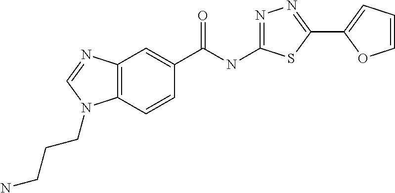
C12=C(N(CCCN)C=N1)C=CC(C(NC1=NN=C(C3=CC=CO3)S1)=O)=C2
